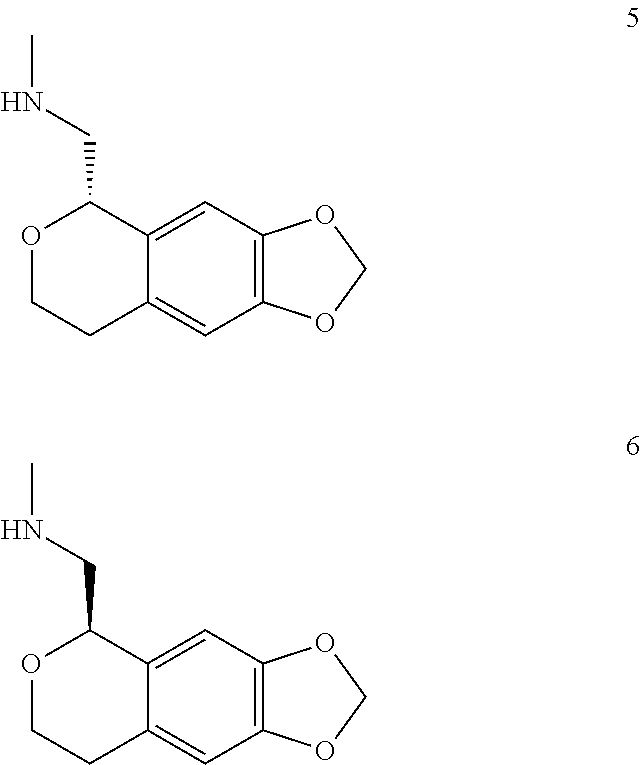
O1CCC2=CC3=C(C=C2C1CNC)OCO3.O1CCC2=CC3=C(C=C2C1CNC)OCO3
